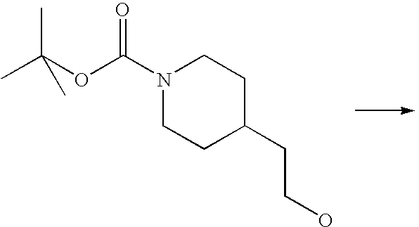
N1(C(OC(C)(C)C)=O)CCC(CCO)CC1
